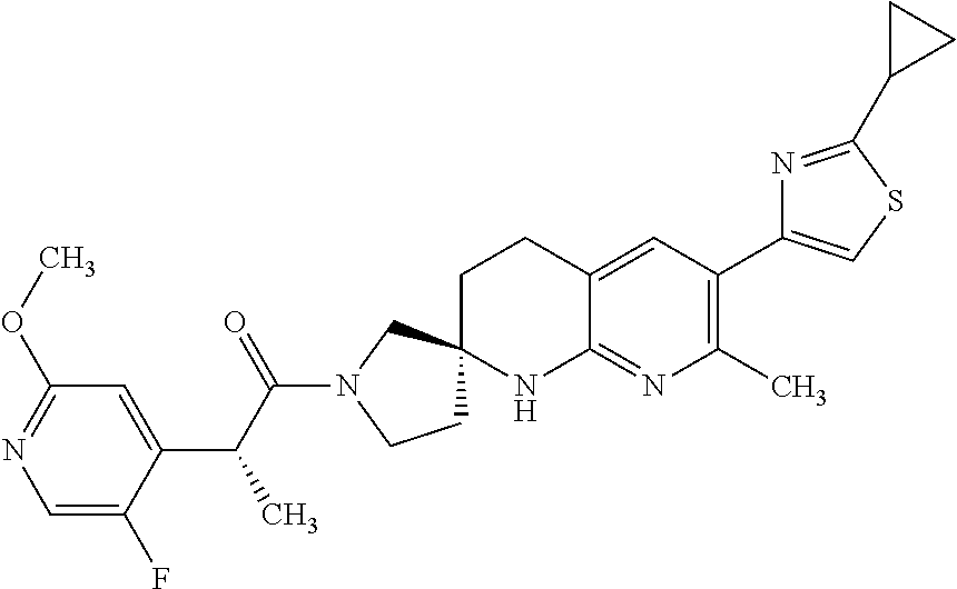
C1=C(F)C(C(C(N2CCC3(C2)CCC2=CC(C4=CSC(C5CC5)=N4)=C(C)N=C2N3)=O)C)=CC(OC)=N1
